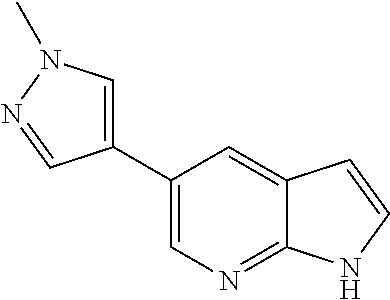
C1(C2=CN(C)N=C2)=CN=C2C(=C1)C=CN2
